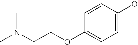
CN(CCOC1=CC=C(O)C=C1)C
